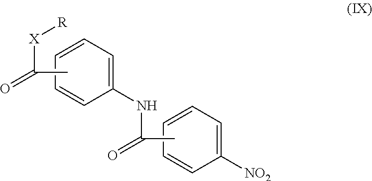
CC([X][R])=O.C1=CC=CC([NO2])=C1.C1=CC=CC(NC(C)=O)=C1
